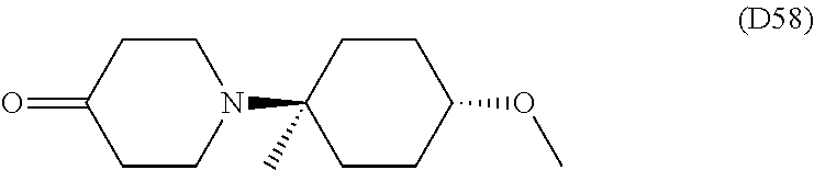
C1CN(C2(C)CCC(OC)CC2)CCC1=O
